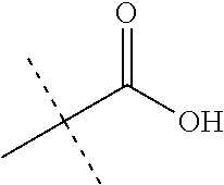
C(C(C)(C)C)(O)=O
